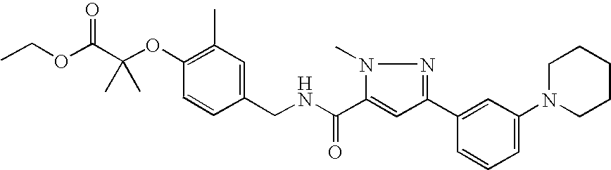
C1(CNC(=O)C2=CC(C3=CC(N4CCCCC4)=CC=C3)=NN2C)=CC(C)=C(OC(C(OCC)=O)(C)C)C=C1
